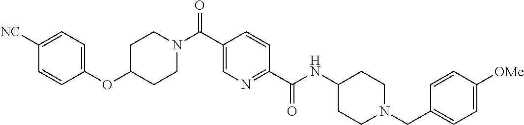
C1CN(C(C2=CN=C(C(=O)NC3CCN(CC4=CC=C([OMe])C=C4)CC3)C=C2)=O)CCC1OC1=CC=C([NC])C=C1
